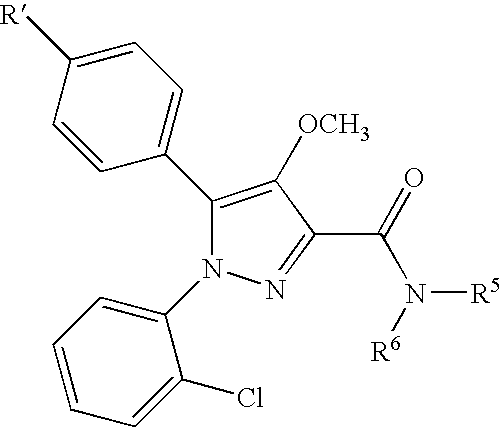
C1([R])=CC=C(C2=C([OCH3])C(C(=O)N([R6])[R5])=NN2C2=CC=CC=C2Cl)C=C1
